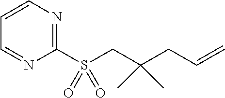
C1=CN=C(S(CC(CC=C)(C)C)(=O)=O)N=C1
